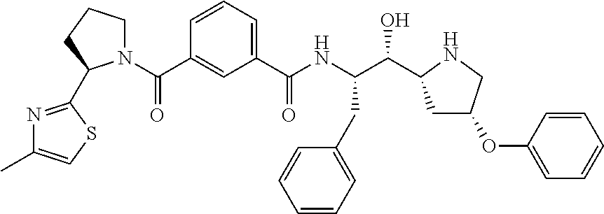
C1(C(NC(C(O)C2CC(OC3=CC=CC=C3)CN2)CC2=CC=CC=C2)=O)=CC=CC(C(N2CCCC2C2=NC(C)=CS2)=O)=C1
